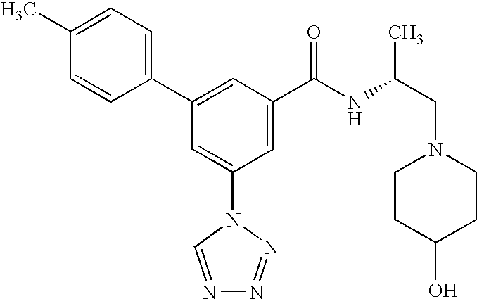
C1(C2=CC(C(NC(CN3CCC(O)CC3)C)=O)=CC(N3C=NN=N3)=C2)=CC=C(C)C=C1
